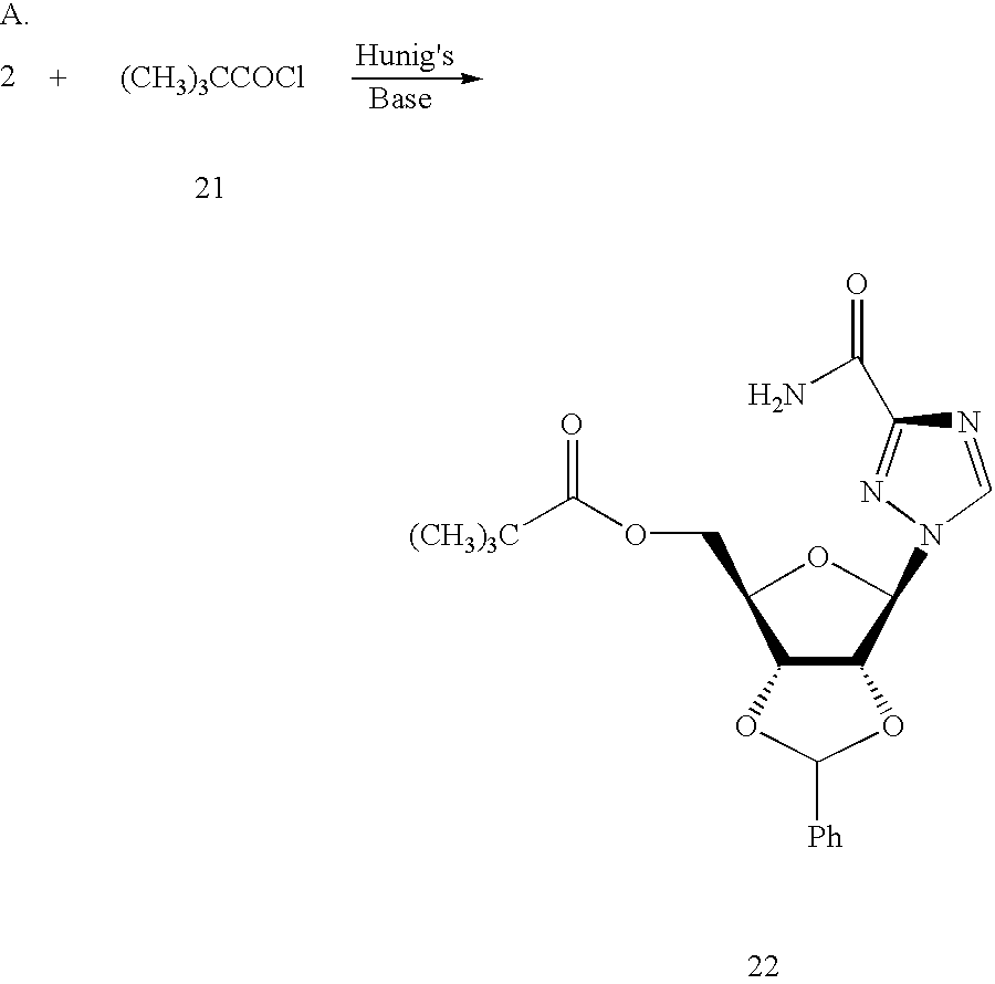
C1(COC([(CH3)3C])=O)C2C(C(N3C=NC(C(N)=O)=N3)O1)OC([Ph])O2.[(CH3)3CCOCl]
